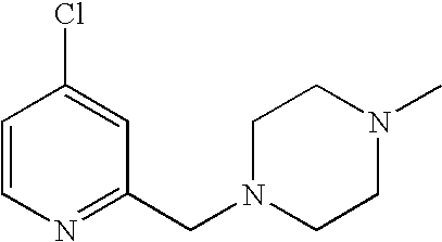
C1=CN=C(CN2CCN(C)CC2)C=C1Cl
